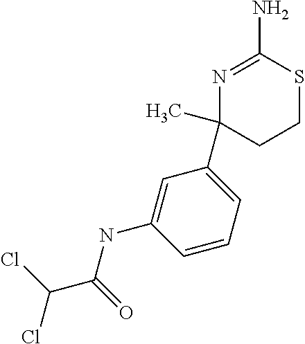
N1=C(N)SCCC1(C)C1=CC=CC(NC(=O)C(Cl)Cl)=C1
